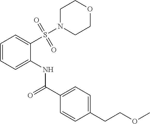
C1=CC(CCOC)=CC=C1C(=O)NC1=CC=CC=C1S(=O)(=O)N1CCOCC1
